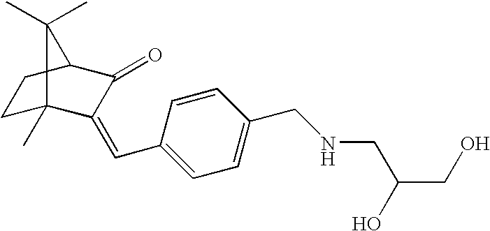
C1C2(C)C(=CC3=CC=C(CNCC(CO)O)C=C3)C(=O)C(C1)C2(C)C
